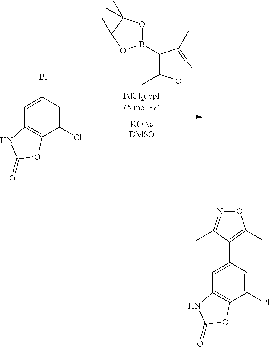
BrC1=CC2=C(C(Cl)=C1)OC(=O)N2.C(=C(O)C)(C(=N)C)B1OC(C)(C)C(C)(C)O1.O1N=C(C)C(C2=CC3=C(C(Cl)=C2)OC(=O)N3)=C1C
